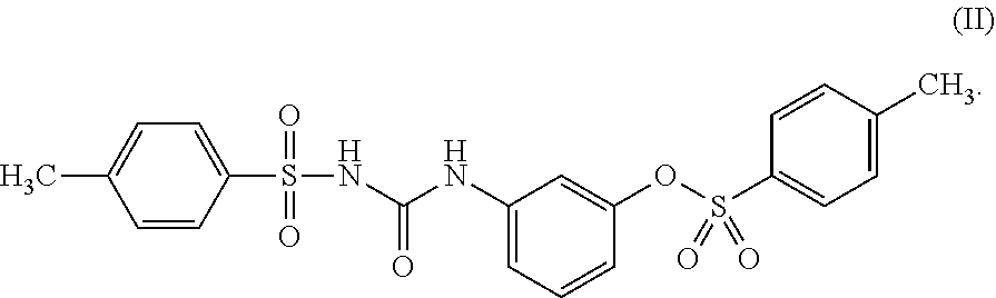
C1=CC(S(=O)(=O)NC(NC2=CC=CC(OS(C3=CC=C(C)C=C3)(=O)=O)=C2)=O)=CC=C1C
